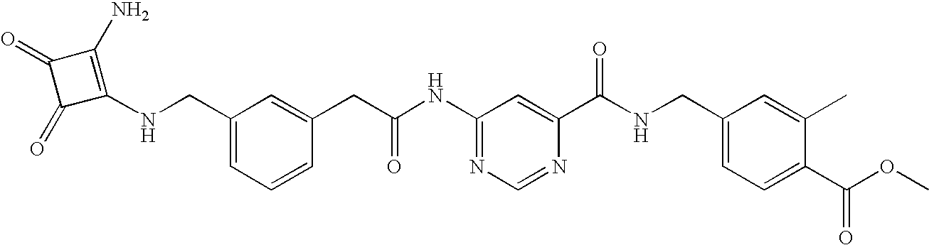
C1(NC(CC2=CC(CNC3=C(N)C(=O)C3=O)=CC=C2)=O)=NC=NC(C(NCC2=CC=C(C(OC)=O)C(C)=C2)=O)=C1
